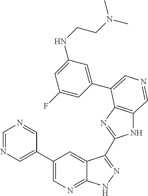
C1(C2=CN=CN=C2)=CN=C2C(=C1)C(C1=NC3=C(N1)C=NC=C3C1=CC(NCCN(C)C)=CC(F)=C1)=NN2
